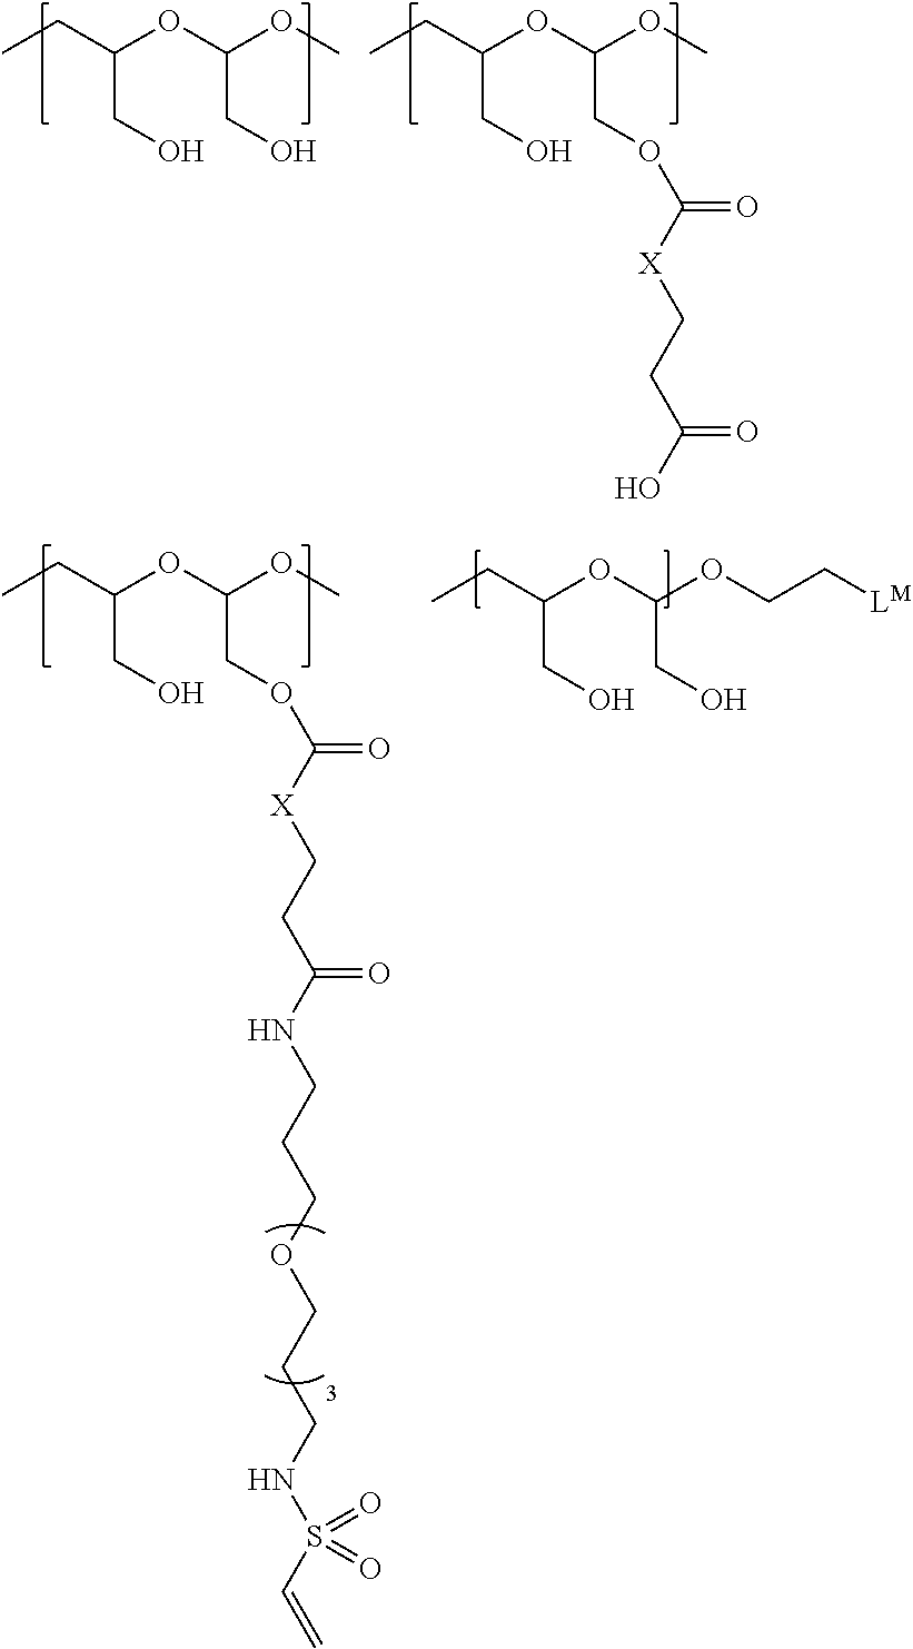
CCC(OC(OC)CO)CO.CCC(OC(OC)COC(=O)[X]CCC(O)=O)CO.CCC(OC(OCC[LM])CO)CO.CCC(OC(OC)COC(=O)[X]CCC(NCCCOCCCNS(C=C)(=O)=O)=O)CO
